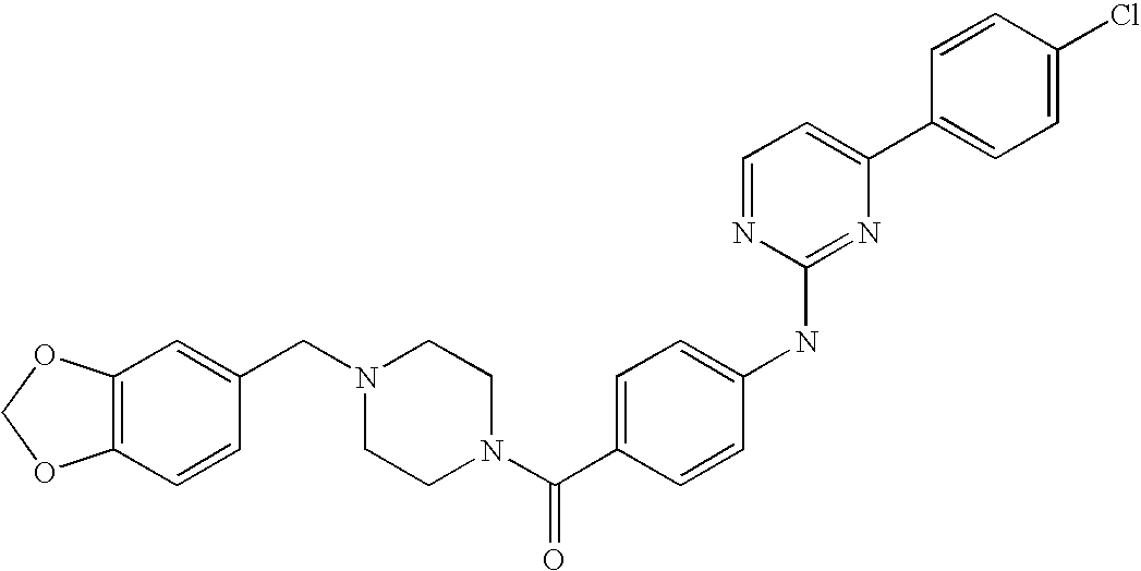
C1=CC(C2=CC=NC(NC3=CC=C(C(N4CCN(CC5=CC6=C(C=C5)OCO6)CC4)=O)C=C3)=N2)=CC=C1Cl
